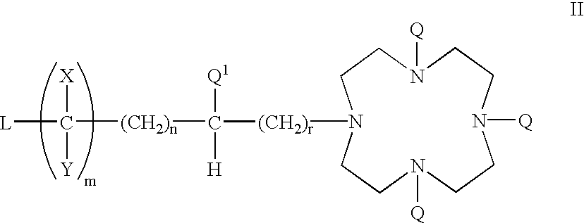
C1CN([Q])CCN([(CH2)r]C([Q1])([H])[(CH2)n]C([X])([Y])[L])CCN([Q])CCN1[Q]
